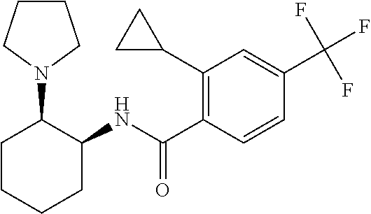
C1(C2CC2)=C(C(NC2C(N3CCCC3)CCCC2)=O)C=CC(C(F)(F)F)=C1
